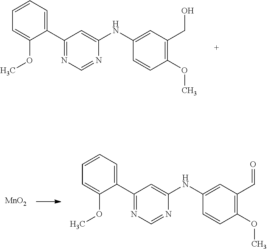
C1(C2=NC=NC(NC3=CC(CO)=C(OC)C=C3)=C2)=CC=CC=C1OC.C1(C2=NC=NC(NC3=CC(C=O)=C(OC)C=C3)=C2)=CC=CC=C1OC.[MnO2]
